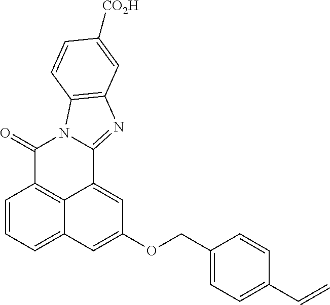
C1=CC=C2C3=C1C(=O)N1C(=NC4=C1C=CC([CO2H])=C4)C3=CC(OCC1=CC=C(C=C)C=C1)=C2
